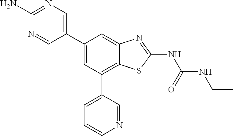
C1(C2=CN=C(N)N=C2)=CC(C2=CC=CN=C2)=C2C(=C1)N=C(NC(=O)NCC)S2
